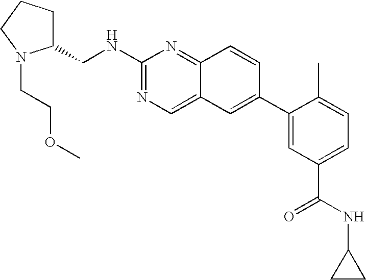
C12=NC(NCC3CCCN3CCOC)=NC=C1C=C(C1=CC(C(=O)NC3CC3)=CC=C1C)C=C2
